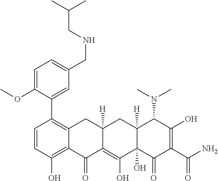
C1(C2=C3C(=C(O)C=C2)C(=O)C2=C(O)C4(O)C([H])(CC2([H])C3)C(N(C)C)C(O)=C(C(N)=O)C4=O)=CC(CNCC(C)C)=CC=C1OC
